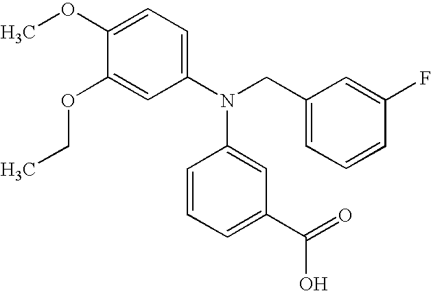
C1(OC)=CC=C(N(CC2=CC=CC(F)=C2)C2=CC(C(=O)O)=CC=C2)C=C1OCC
